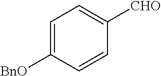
C1=C([BnO])C=CC([CHO])=C1
